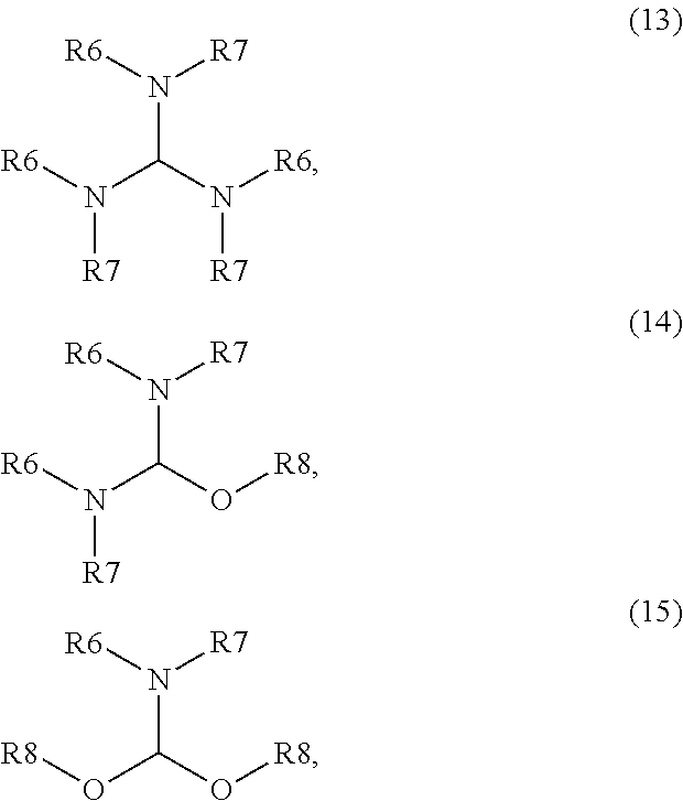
N(C(N([R7])[R6])N([R6])[R7])([R6])[R7].N(C(O[R8])N([R6])[R7])([R6])[R7].N(C(O[R8])O[R8])([R6])[R7]
